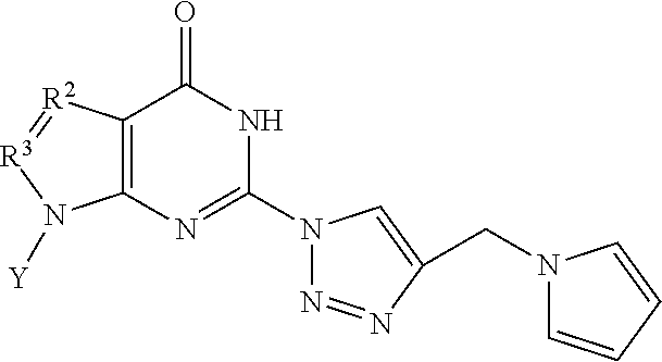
[Y]N1C2=C(C(=O)NC(N3N=NC(CN4C=CC=C4)=C3)=N2)[R2]=[R3]1
